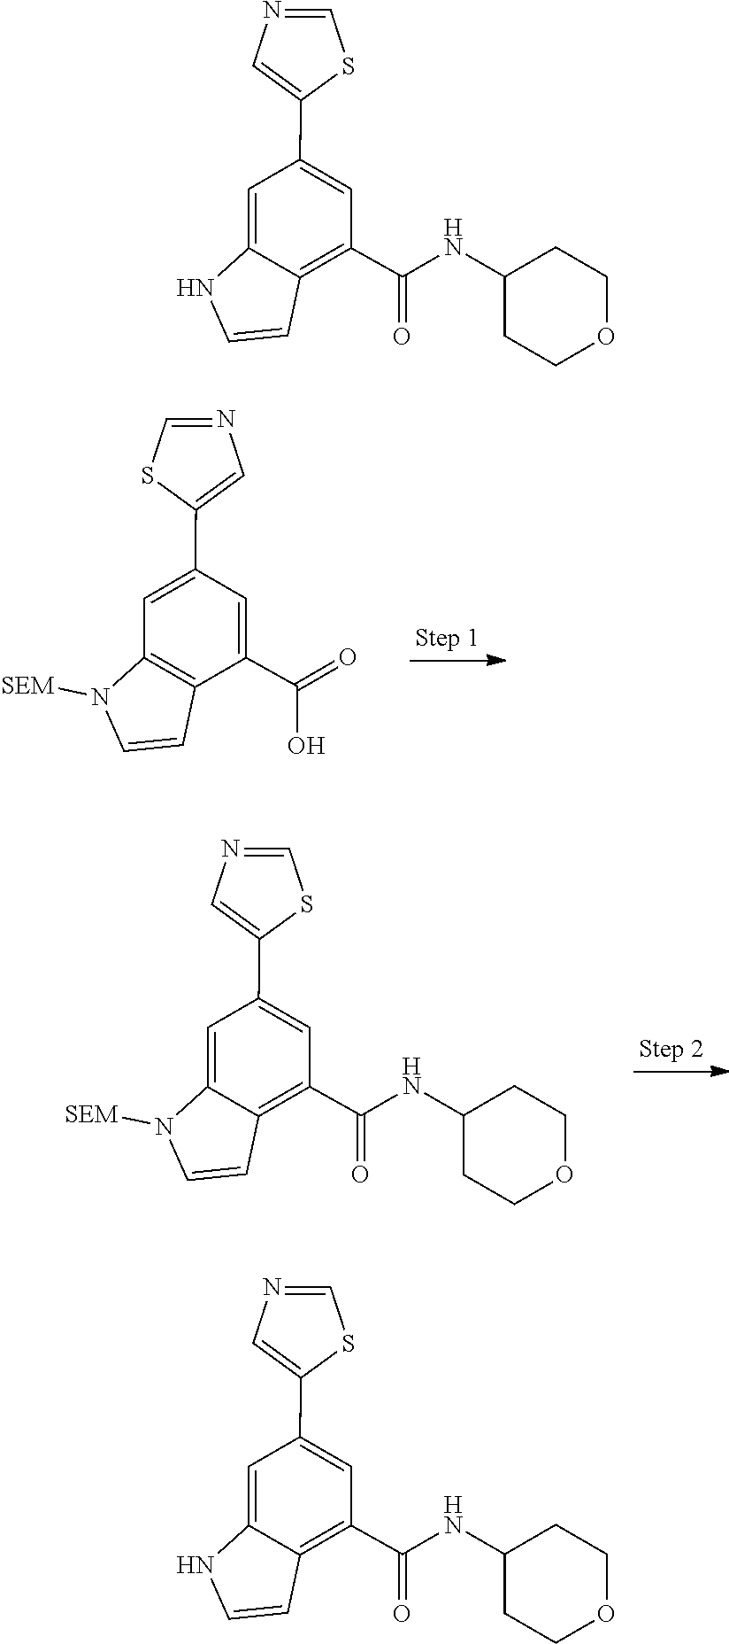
N1=CSC(C2=CC3=C(C=CN3[SEM])C(C(=O)O)=C2)=C1.C1=NC=C(C2=CC(C(NC3CCOCC3)=O)=C3C(=C2)N([SEM])C=C3)S1.C1=NC=C(C2=CC(C(NC3CCOCC3)=O)=C3C(=C2)NC=C3)S1.C1=NC=C(C2=CC(C(NC3CCOCC3)=O)=C3C(=C2)NC=C3)S1
